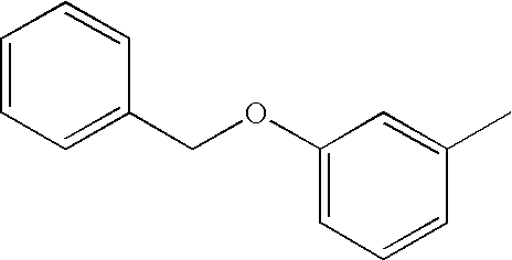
C1=CC=C(COC2=CC=CC(C)=C2)C=C1
